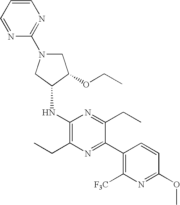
C1N(C2=NC=CC=N2)CC(NC2=C(CC)N=C(C3=C([F3C])N=C(OC)C=C3)C(CC)=N2)C1OCC
